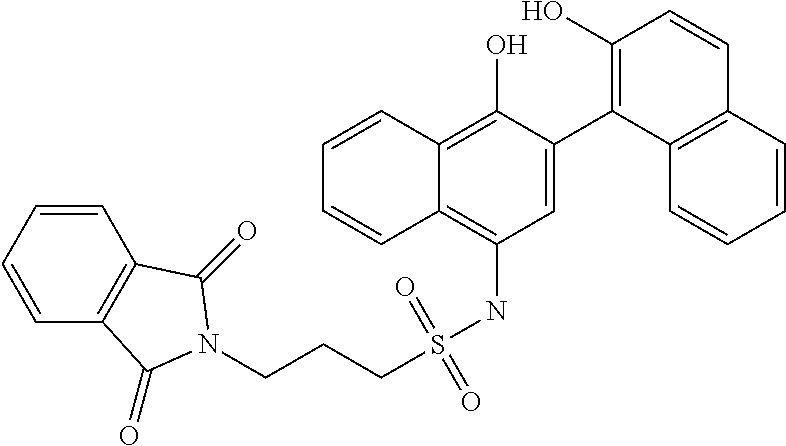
C1=C(C2=C(O)C=CC3=C2C=CC=C3)C(O)=C2C(=C1NS(CCCN1C(=O)C3=C(C=CC=C3)C1=O)(=O)=O)C=CC=C2
